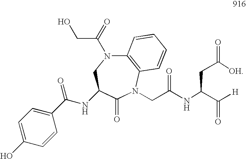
N(C(C([H])=O)CC(=O)[OH])C(CN1C(=O)C(NC(C2=CC=C(O)C=C2)=O)CN(C(=O)CO)C2=C1C=CC=C2)=O
